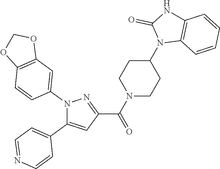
N1(C2=CC3=C(C=C2)OCO3)C(C2=CC=NC=C2)=CC(C(N2CCC(N3C4=C(NC3=O)C=CC=C4)CC2)=O)=N1
